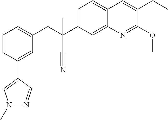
C1=CC(C2=CN(C)N=C2)=CC(CC(C)(C2=CC=C3C(=C2)N=C(OC)C(CC)=C3)C#N)=C1
